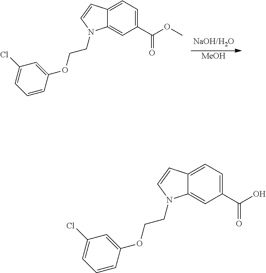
[MeOH].C12=CC=C(C(OC)=O)C=C1N(CCOC1=CC(Cl)=CC=C1)C=C2.C12=CC=C(C(O)=O)C=C1N(CCOC1=CC(Cl)=CC=C1)C=C2
